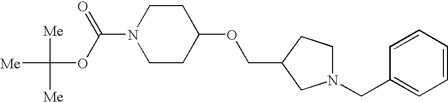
[Me]C([Me])([Me])OC(N1CCC(OCC2CCN(CC3=CC=CC=C3)C2)CC1)=O
